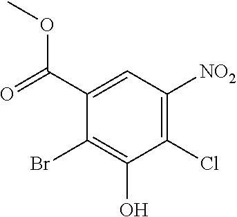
C1(Cl)=C([NO2])C=C(C(=O)OC)C(Br)=C1O
